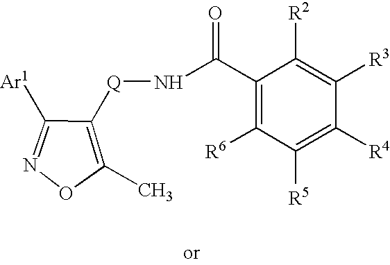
N1=C([Ar1])C([Q]NC(C2=C([R6])C([R5])=C([R4])C([R3])=C2[R2])=O)=C(C)O1
